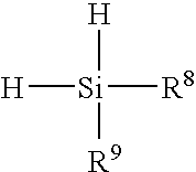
[H][Si]([R9])([H])[R8]
